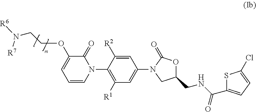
C1(OCCN([R6])[R7])=CC=CN(C2=C([R1])C=C(N3CC(CNC(=O)C4=CC=C(Cl)S4)OC3=O)C=C2[R2])C1=O
